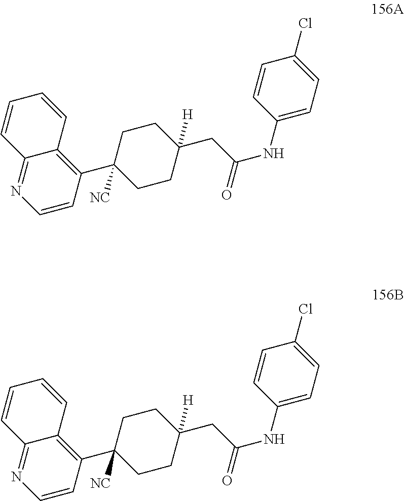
C12=NC=CC(C3([NC])CCC(CC(NC4=CC=C(Cl)C=C4)=O)([H])CC3)=C1C=CC=C2.C12=NC=CC(C3([NC])CCC(CC(NC4=CC=C(Cl)C=C4)=O)([H])CC3)=C1C=CC=C2
